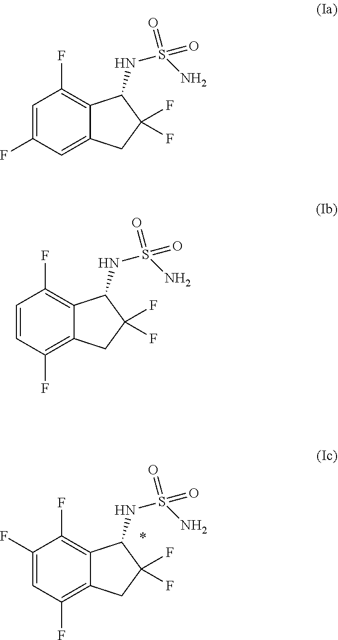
C1(F)=CC(F)=C2C(=C1F)C(NS(N)(=O)=O)C(F)(F)C2.C1=C(F)C=C2C(=C1F)C(NS(N)(=O)=O)C(F)(F)C2.C1=CC(F)=C2C(=C1F)C(NS(N)(=O)=O)C(F)(F)C2
